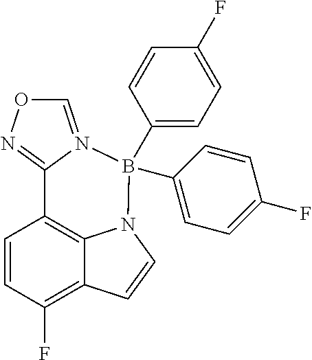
C1=CC(F)=C2C3=C1C1=NOC=N1B(C1=CC=C(F)C=C1)(C1=CC=C(F)C=C1)N3C=C2
